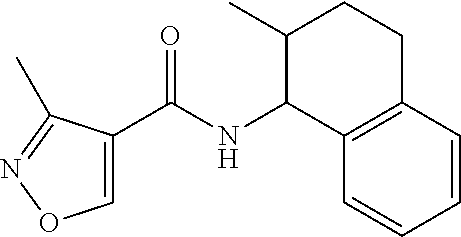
C(NC1C2=C(CCC1C)C=CC=C2)(=O)C1=CON=C1C
